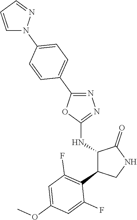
C1(NC2C(C3=C(F)C=C(OC)C=C3F)CNC2=O)=NN=C(C2=CC=C(N3N=CC=C3)C=C2)O1
